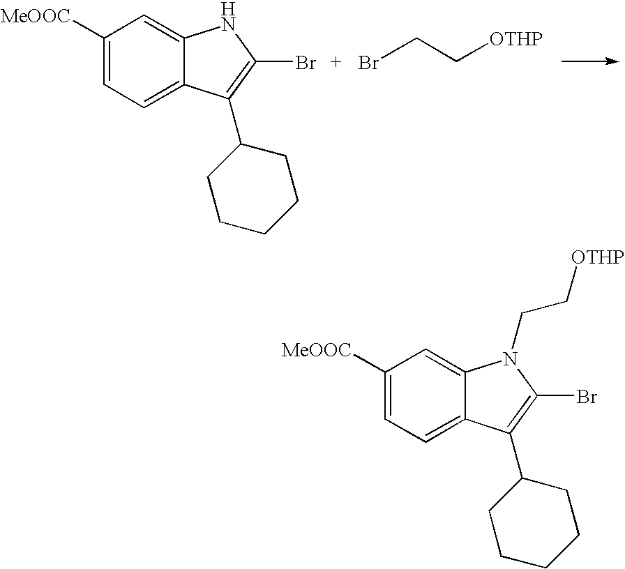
C1([MeOOC])=CC=C2C(=C1)N(CC[OTHP])C(Br)=C2C1CCCCC1.C1([MeOOC])=CC=C2C(=C1)NC(Br)=C2C1CCCCC1.BrCC[OTHP]
